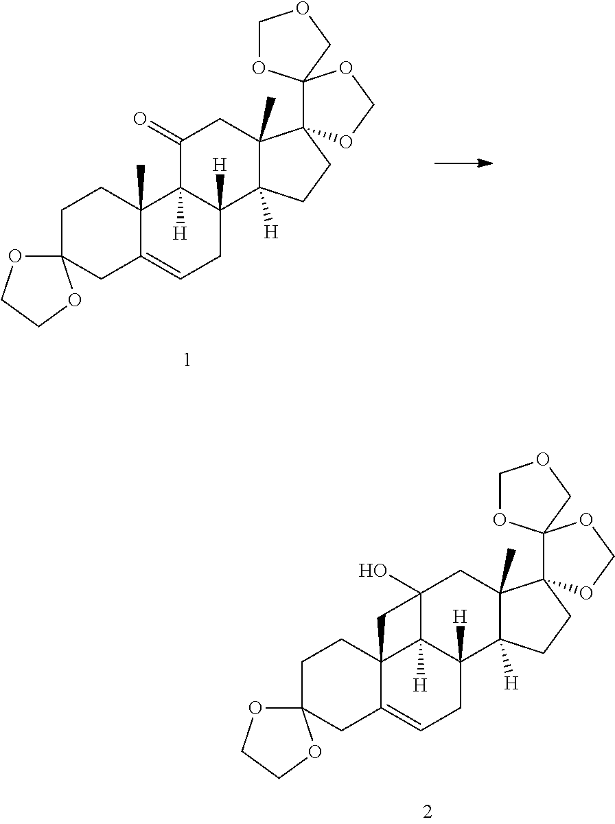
C12(OCCO1)CC1=CCC3([H])C([H])(C1(C)CC2)C(=O)CC1(C)C3([H])CCC12OCOC21OCOC1.C12(OCCO1)CC1=CCC3([H])C4([H])C1(CC2)CC4(O)CC1(C)C3([H])CCC12OCOC21OCOC1
